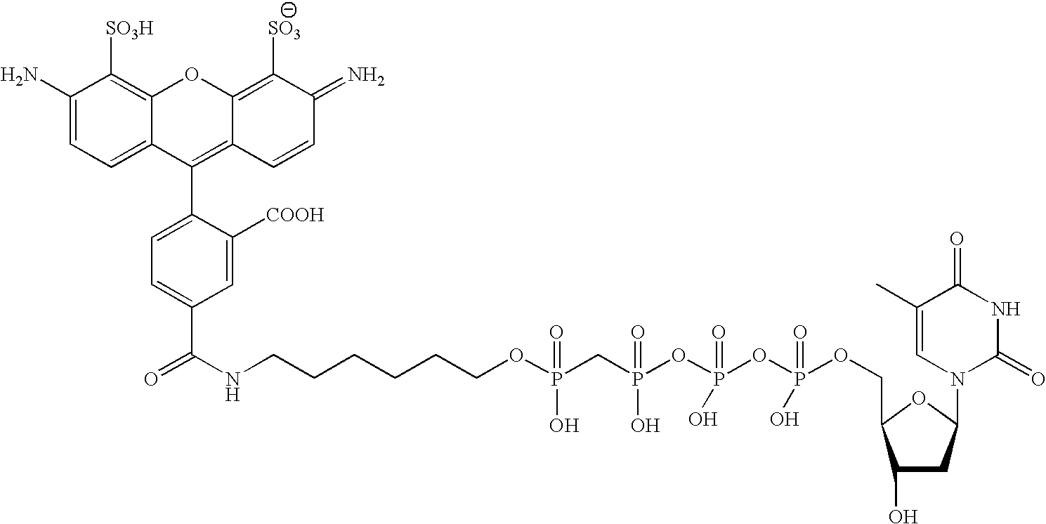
C1=C(N)C([SO3H])=C2C(=C1)C(C1=CC=C(C(NCCCCCCOP(CP(OP(OP(OCC3C(O)CC(N4C(=O)NC(=O)C(C)=C4)O3)(=O)O)(=O)O)(=O)O)(=O)O)=O)C=C1[COOH])=C1C(=C([SO3])C(=N)C=C1)O2
